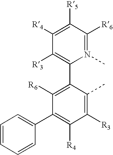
C1([R3])=C(C2=C([R6])C(C3=CC=CC=C3)=C([R4])C([R3])=C2C)N(C)=C([R6])C([R5])=C1[R4]
